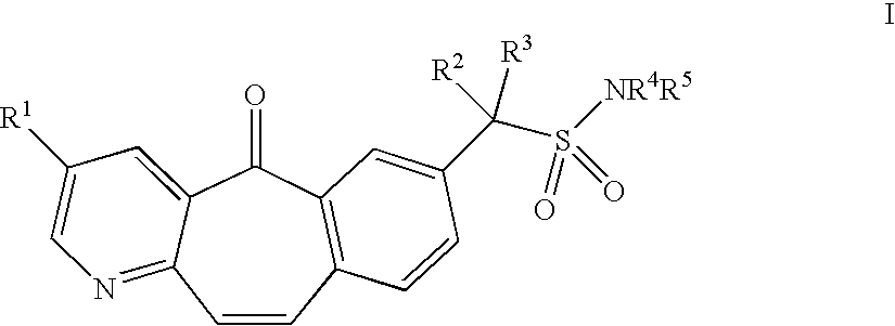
C12=CC([R1])=CN=C1C=CC1=C(C2=O)C=C(C(S([NR4R5])(=O)=O)([R3])[R2])C=C1
